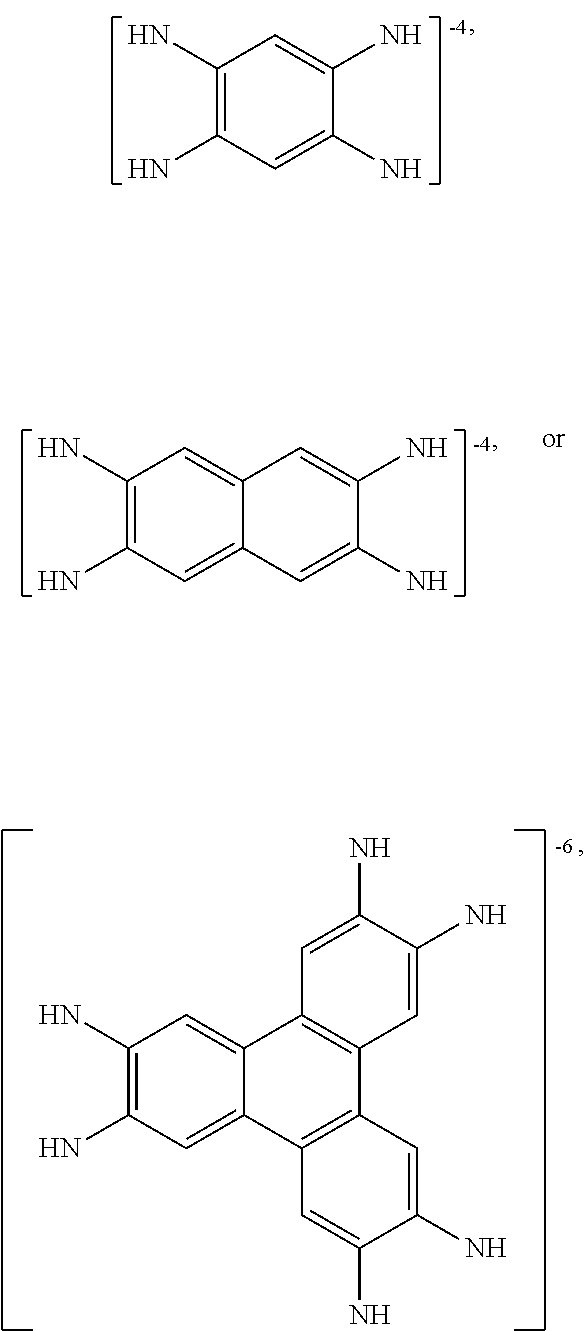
C1(N)=C(N)C=C2C(=C1)C1=C(C3=C2C=C(N)C(N)=C3)C=C(N)C(N)=C1.C1(N)=C(N)C=C(N)C(N)=C1.C1(N)=C(N)C=C2C(=C1)C=C(N)C(N)=C2
